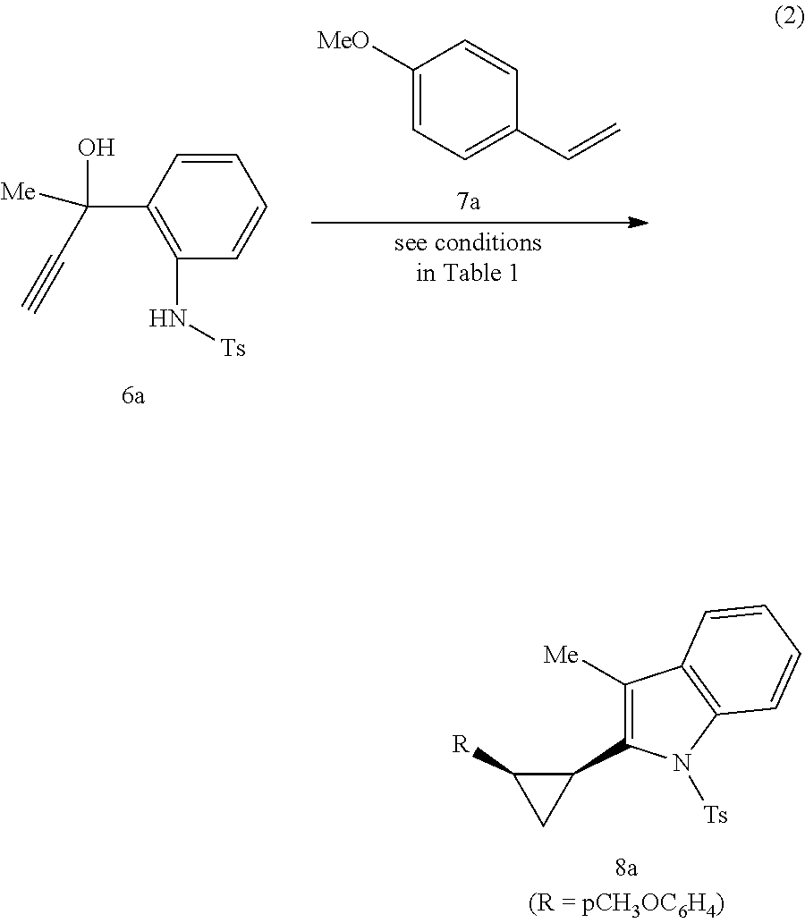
C1([Me])=C(C2C([R])C2)N([Ts])C2=C1C=CC=C2.C1(N[Ts])=C(C(O)([Me])C#C)C=CC=C1.C1([MeO])=CC=C(C=C)C=C1
